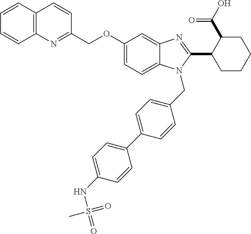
C1(COC2=CC=C3N(CC4=CC=C(C5=CC=C(NS(=O)(=O)C)C=C5)C=C4)C(C4CCCCC4C(O)=O)=NC3=C2)=NC2=C(C=C1)C=CC=C2
